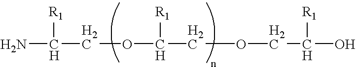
NC(COC(COCC(O)[R1])[R1])[R1]
